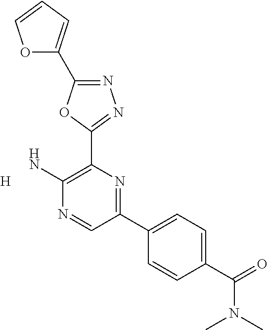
N1=C(C2=CC=CO2)OC(C2=C(N)N=CC(C3=CC=C(C(=O)N(C)C)C=C3)=N2)=N1.[H]
